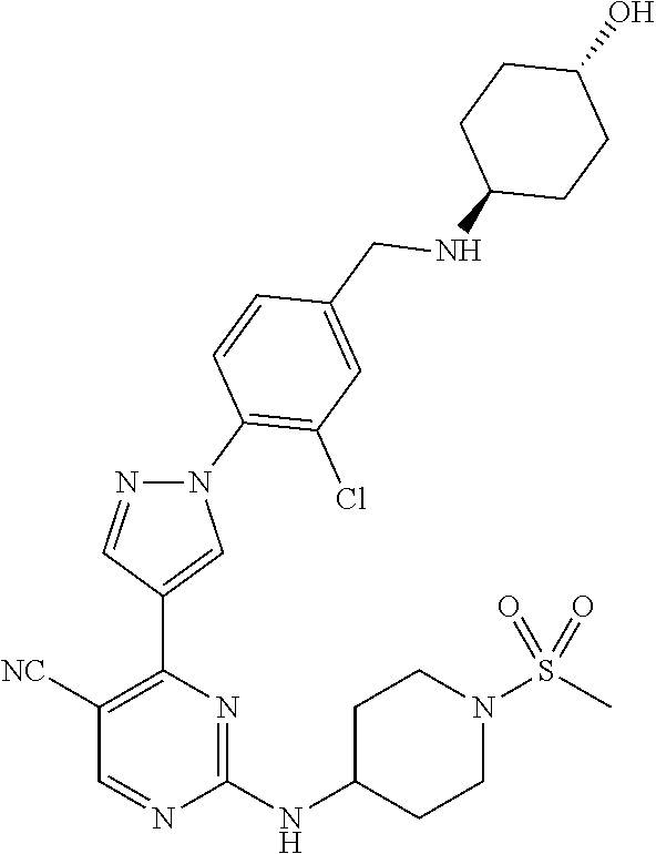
C1(NC2CCN(S(C)(=O)=O)CC2)=NC(C2=CN(C3=C(Cl)C=C(CNC4CCC(O)CC4)C=C3)N=C2)=C([NC])C=N1
